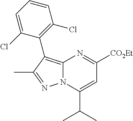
C12=C(C3=C(Cl)C=CC=C3Cl)C(C)=NN1C(C(C)C)=CC([CO2Et])=N2
